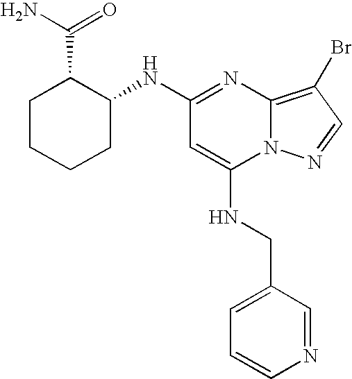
C1=CN=CC(CNC2=CC(NC3C(C(=O)N)CCCC3)=NC3=C(Br)C=NN23)=C1
